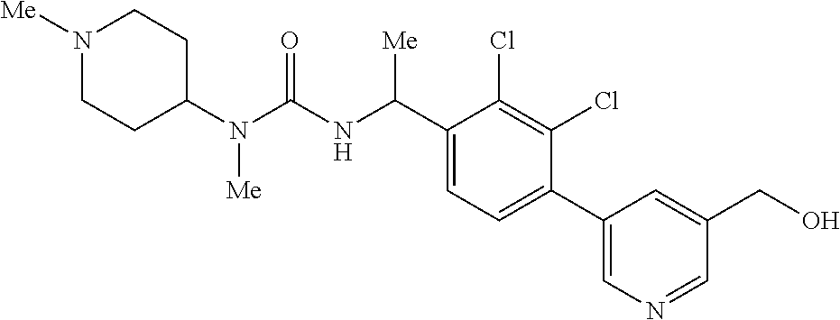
C1(N(C(NC(C2=CC=C(C3=CN=CC(CO)=C3)C(Cl)=C2Cl)[Me])=O)[Me])CCN([Me])CC1
